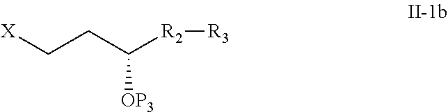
C(CC([R2][R3])[OP3])[X]
